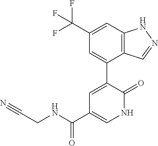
C1=C(C(F)(F)F)C=C(C2=CC(C(NCC#N)=O)=CNC2=O)C2=C1NN=C2
